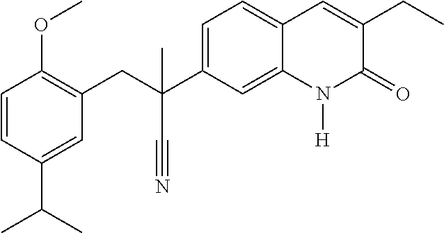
C(C1=C(OC)C=CC(C(C)C)=C1)C(C#N)(C1=CC=C2C(=C1)N([H])C(=O)C(CC)=C2)C
